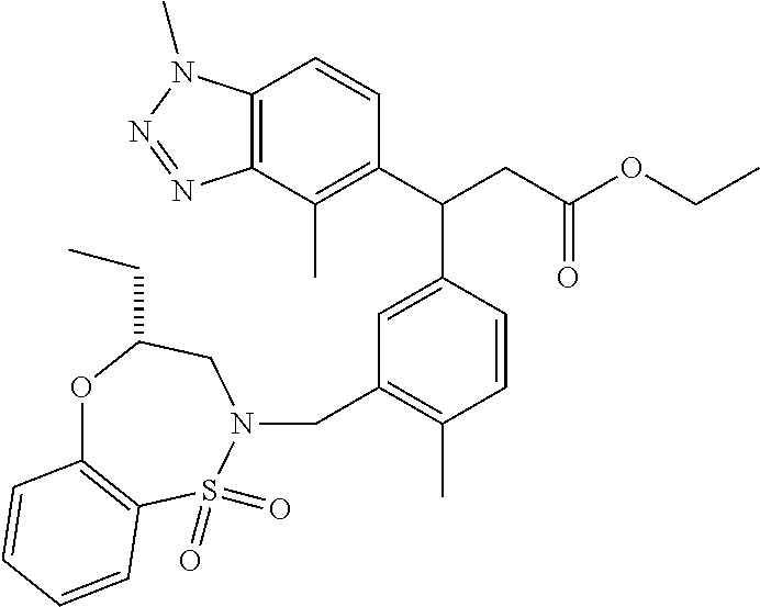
C12=C(C(C)=C(C(CC(OCC)=O)C3=CC(CN4CC(CC)OC5=C(S4(=O)=O)C=CC=C5)=C(C)C=C3)C=C1)N=NN2C
